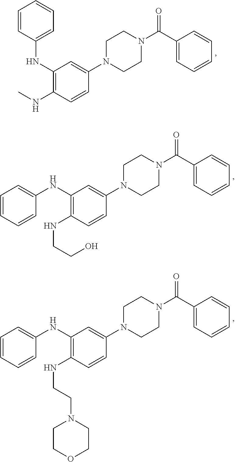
C1=CC(N2CCN(C(C3=CC=CC=C3)=O)CC2)=CC(NC2=CC=CC=C2)=C1NCCO.C1=CC(N2CCN(C(C3=CC=CC=C3)=O)CC2)=CC(NC2=CC=CC=C2)=C1NCCN1CCOCC1.C1=CC(N2CCN(C(C3=CC=CC=C3)=O)CC2)=CC(NC2=CC=CC=C2)=C1NC
